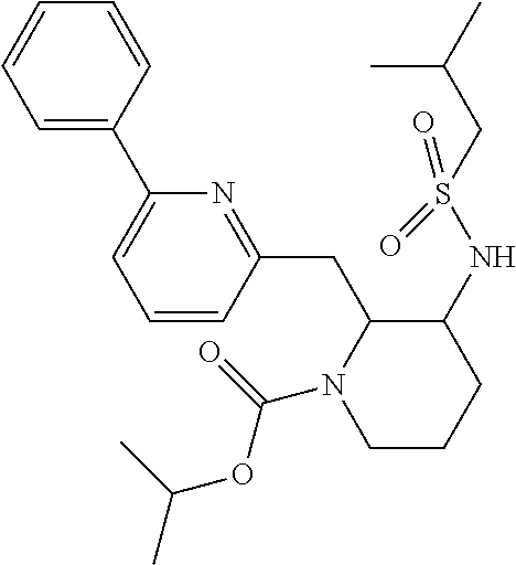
C(C)(C)OC(=O)N1CCCC(NS(CC(C)C)(=O)=O)C1CC1=NC(C2=CC=CC=C2)=CC=C1
